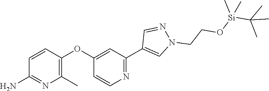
C1=CC(OC2=CC(C3=CN(CCO[Si](C(C)(C)C)(C)C)N=C3)=NC=C2)=C(C)N=C1N
